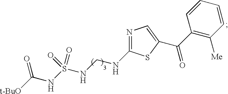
N1=C(NCNS(NC([t-BuO])=O)(=O)=O)SC(C(C2=C([Me])C=CC=C2)=O)=C1
